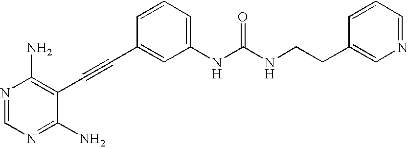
N1=CN=C(N)C(C#CC2=CC(NC(NCCC3=CN=CC=C3)=O)=CC=C2)=C1N
